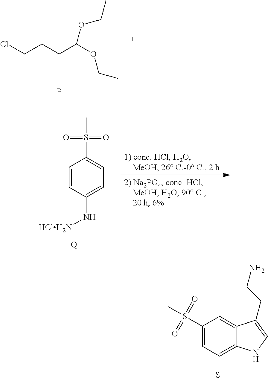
ClCCCC(OCC)OCC.P.CS(C1=CC=C(N[HClH2N])C=C1)(=O)=O.[Q].C1(S(C)(=O)=O)=CC=C2C(=C1)C(CCN)=CN2.S
